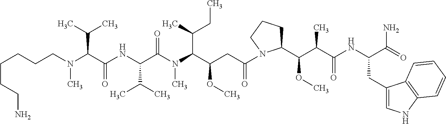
N(C(C(NC(C(C)C)C(N(C)C(C(C)CC)C(CC(=O)N1C(C(C(C(=O)NC(C(=O)N)CC2=CNC3=C2C=CC=C3)C)OC)CCC1)OC)=O)=O)C(C)C)(C)CCCCCCN
